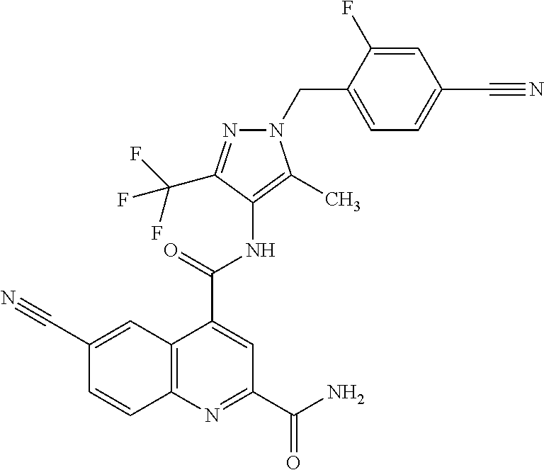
C12=C(N=C(C(=O)N)C=C1C(=O)NC1=C(C)N(CC3=CC=C(C#N)C=C3F)N=C1C(F)(F)F)C=CC(C#N)=C2
